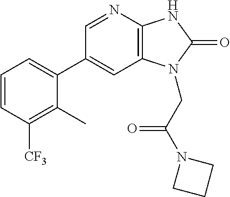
C1(C2=CC=CC([CF3])=C2C)=CC2=C(N=C1)NC(=O)N2CC(N1CCC1)=O
